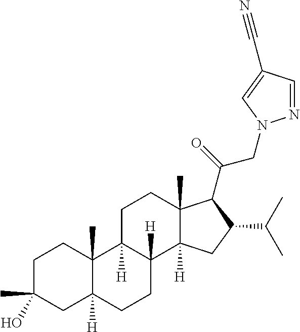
C1C(C)(O)CC2([H])C(C)(C1)C1([H])C([H])(CC2)C2([H])C(C)(CC1)C(C(=O)CN1N=CC(C#N)=C1)C(C(C)C)C2
